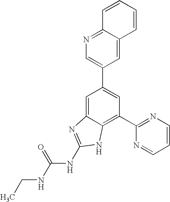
C1=C2C(=C(C3=NC=CC=N3)C=C1C1=CN=C3C(=C1)C=CC=C3)NC(NC(NCC)=O)=N2
